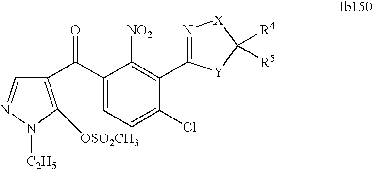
C1(C(C2=C([OSO2CH3])N([C2H5])N=C2)=O)=CC=C(Cl)C(C2=N[X]C([R4])([R5])[Y]2)=C1[NO2]
